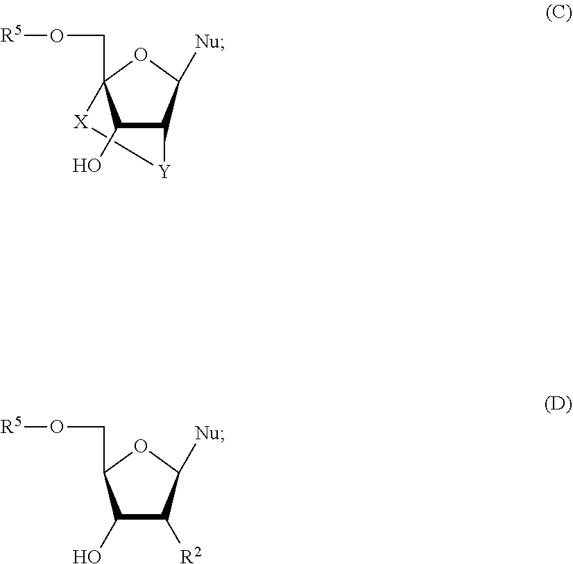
C1(O)C2C([Nu])OC1(CO[R5])[X][Y]2.C1(O)C([R2])C([Nu])OC1CO[R5]
